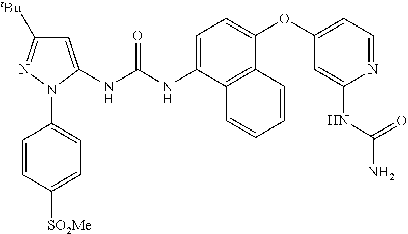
C1=CC([SO2Me])=CC=C1N1C(NC(NC2=CC=C(OC3=CC=NC(NC(N)=O)=C3)C3=C2C=CC=C3)=O)=CC([tBu])=N1
